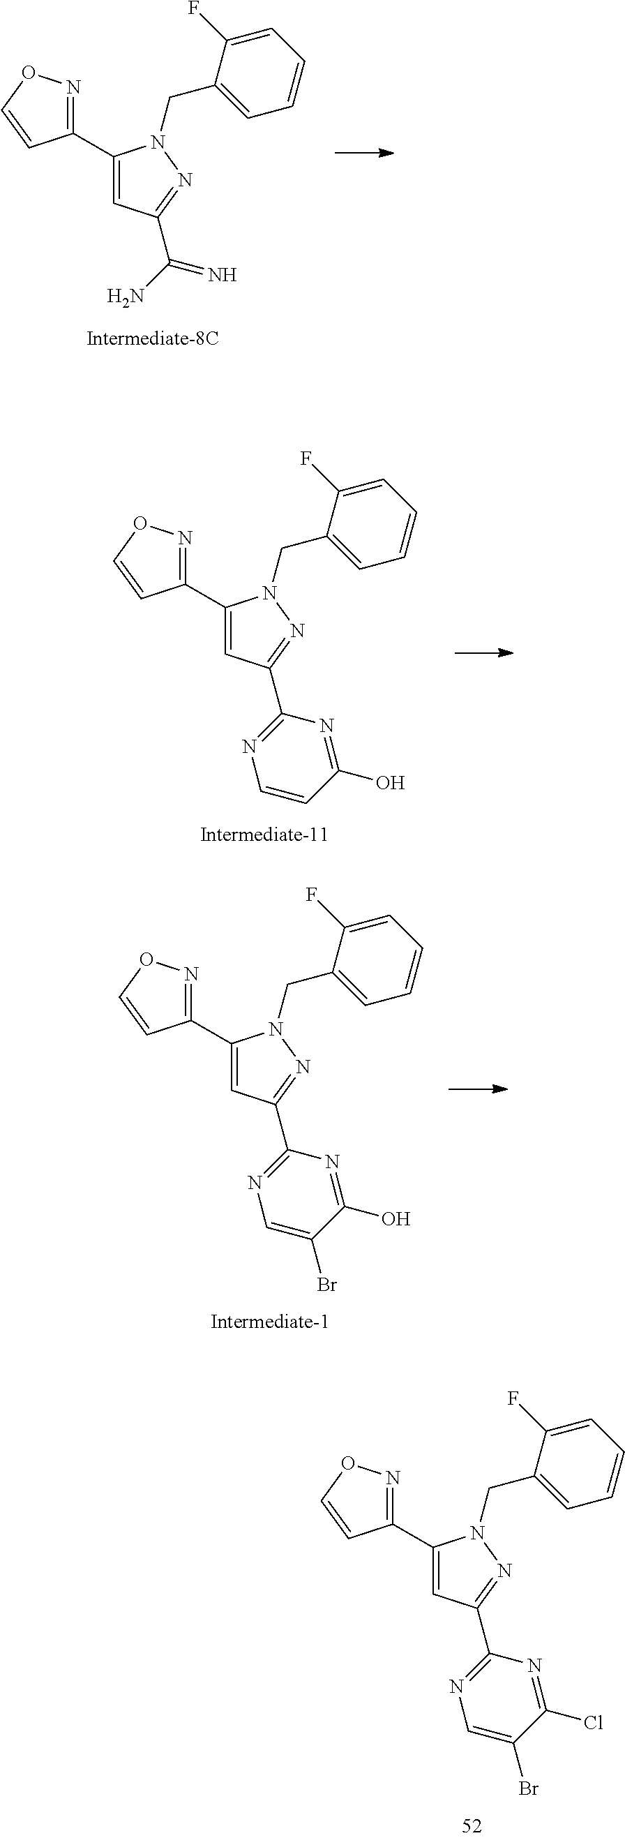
C1=CC=C(F)C(CN2C(C3=NOC=C3)=CC(C3=NC=C(Br)C(Cl)=N3)=N2)=C1.C1=CC=C(F)C(CN2C(C3=NOC=C3)=CC(C(N)=N)=N2)=C1.C1=CC=C(F)C(CN2C(C3=NOC=C3)=CC(C3=NC=CC(O)=N3)=N2)=C1.C1=CC=C(F)C(CN2C(C3=NOC=C3)=CC(C3=NC=C(Br)C(O)=N3)=N2)=C1
